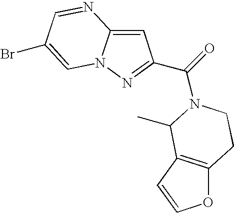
C1=C2N(N=C1C(=O)N1CCC3=C(C=CO3)C1C)C=C(Br)C=N2
